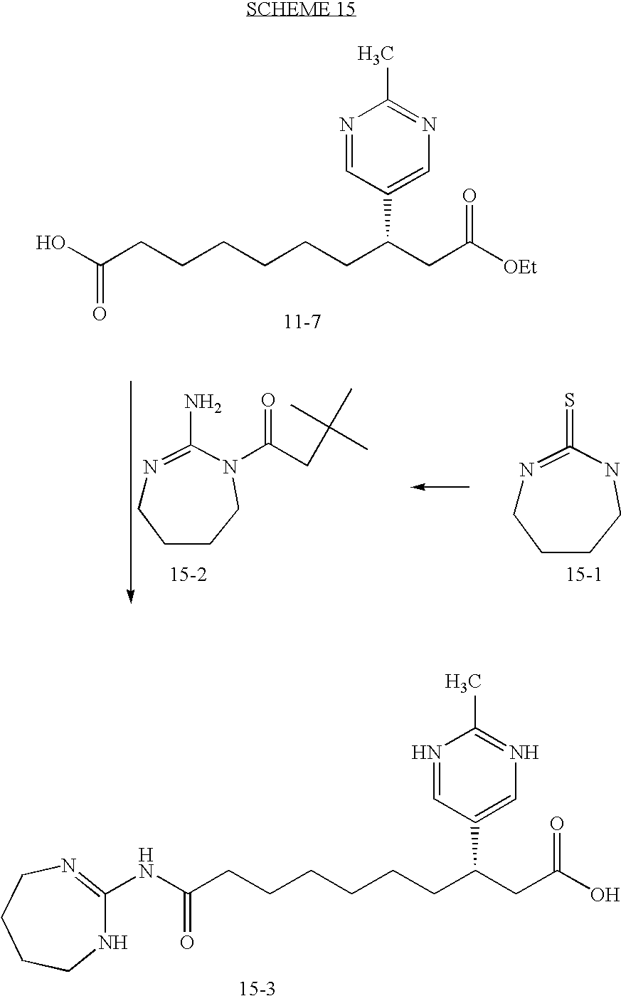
N1=CC(C(CC([OEt])=O)CCCCCCC(O)=O)=CN=C1C.N1=C(N)N(C(=O)CC(C)(C)C)CCCC1.N1=C(=S)NCCCC1.N1=CC(C(CC(O)=O)CCCCCCC(NC2=NCCCCN2)=O)=CN=C1C
